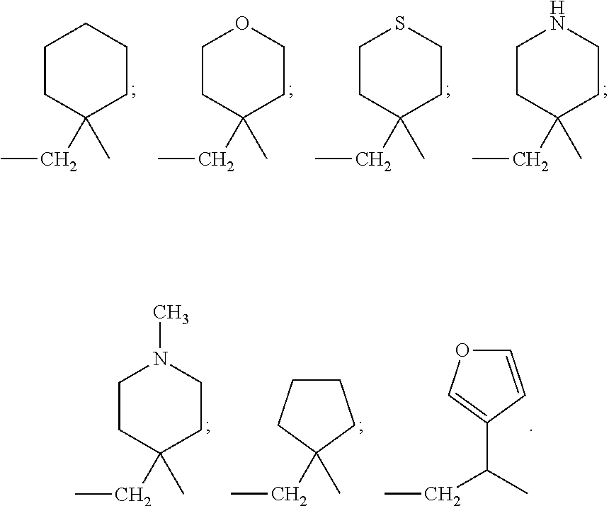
C1CC(CC)(C)CCC1.C1CC(CC)(C)CCO1.C1CC(CC)(C)CCS1.C1CC(CC)(C)CCN1.C1CC(CC)(C)CCN1C.CCC1(C)CCCC1.CCC(C)C1=COC=C1
